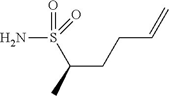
C(CCC=C)(S(=O)(N)=O)C
